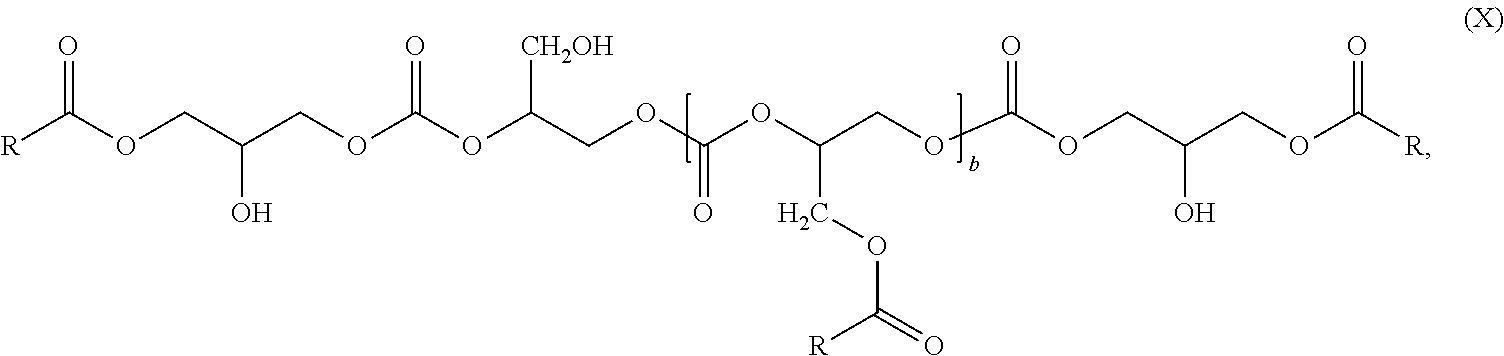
[R]C(OCC(COC(OC([CH2OH])COC(=O)OC(COC(=O)OCC(O)COC(=O)[R])COC(=O)[R])=O)O)=O
